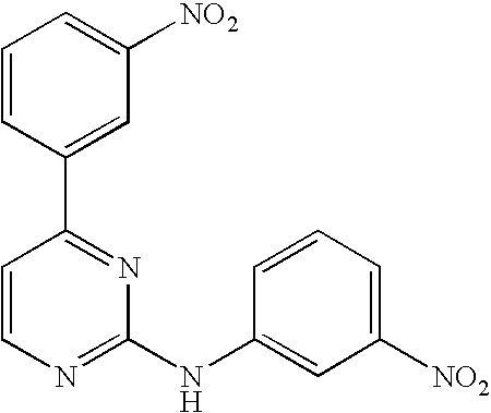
C1=CC(C2=NC(NC3=CC([NO2])=CC=C3)=NC=C2)=CC([NO2])=C1
